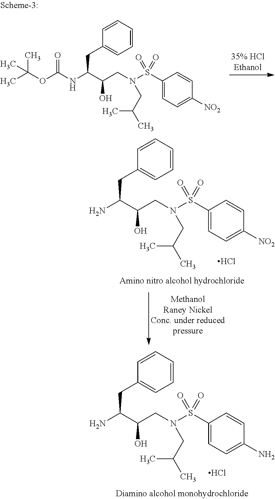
NC(C(CN(CC(C)C)S(C1=CC=C(N)C=C1)(=O)=O)O)CC1=CC=CC=C1.Cl.CC(OC(NC(C(CN(CC(C)C)S(C1=CC=C([NO2])C=C1)(=O)=O)O)CC1=CC=CC=C1)=O)(C)C.NC(C(CN(CC(C)C)S(C1=CC=C([NO2])C=C1)(=O)=O)O)CC1=CC=CC=C1.Cl
